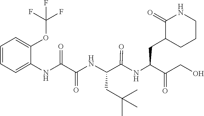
C(C(=O)CO)(CC1C(=O)NCCC1)NC(C(NC(C(NC1=CC=CC=C1OC(F)(F)F)=O)=O)CC(C)(C)C)=O
